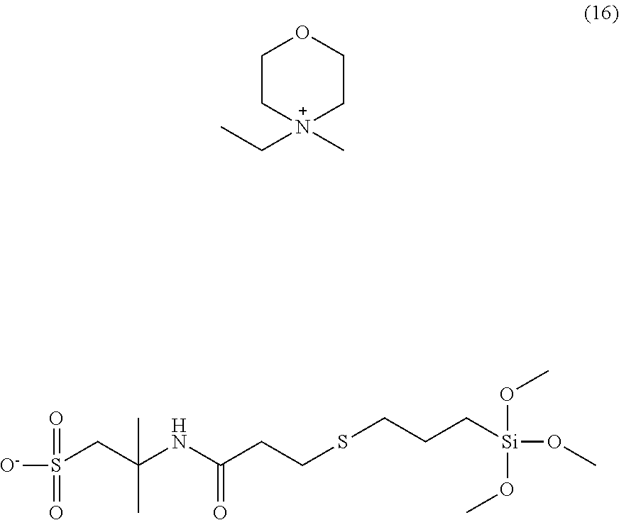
N(C(CCSCCC[Si](OC)(OC)OC)=O)C(C)(C)CS([O-])(=O)=O.C1C[N+](CC)(C)CCO1
